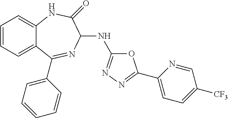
C1=CC=C2C(=C1)NC(=O)C(NC1=NN=C(C3=CC=C([CF3])C=N3)O1)N=C2C1=CC=CC=C1
